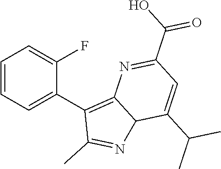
C1=CC=C(C2=C3C(N=C2C)C(C(C)C)=CC(C(O)=O)=N3)C(F)=C1
